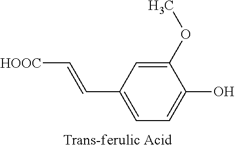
C1(OC)=CC(C=C[HOOC])=CC=C1O
